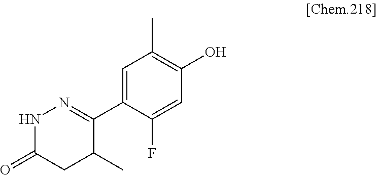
C1(C2=NNC(=O)CC2C)=CC(C)=C(O)C=C1F
